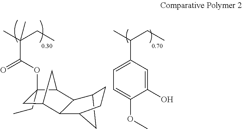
C1=C(O)C(OC)=CC=C1C(C)CC.C1(CC)(OC(=O)C(C)(CC)C)CC2C3C(C4CC3CC4)C1C2
